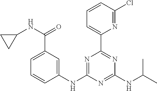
C1=C(C(NC2CC2)=O)C=C(NC2=NC(C3=CC=CC(Cl)=N3)=NC(NC(C)C)=N2)C=C1
